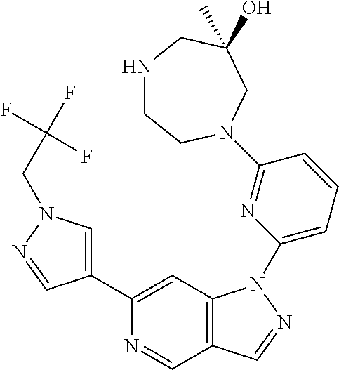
C1(C2=CN(CC(F)(F)F)N=C2)=CC2=C(C=N1)C=NN2C1=CC=CC(N2CCNCC(C)(O)C2)=N1
